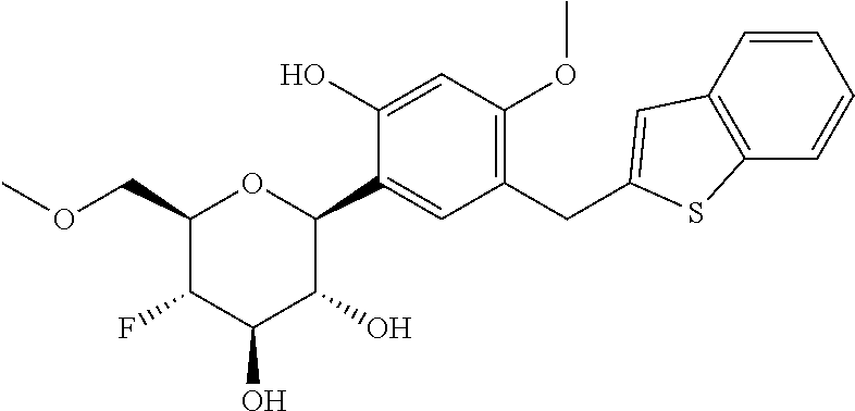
C1(COC)C(F)C(O)C(O)C(C2=CC(CC3=CC4=C(S3)C=CC=C4)=C(OC)C=C2O)O1
